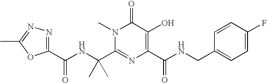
C1(C(NC(C2=NC(C(NCC3=CC=C(F)C=C3)=O)=C(O)C(=O)N2C)(C)C)=O)=NN=C(C)O1
